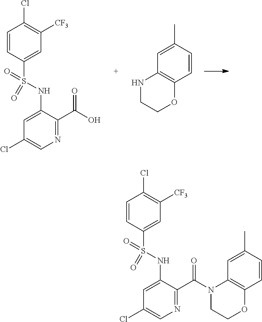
C1=CC(S(=O)(=O)NC2=CC(Cl)=CN=C2C(O)=O)=CC([CF3])=C1Cl.C1=C(C)C=CC2=C1NCCO2.C1=CC(S(=O)(=O)NC2=CC(Cl)=CN=C2C(N2C3=C(C=CC(C)=C3)OCC2)=O)=CC([CF3])=C1Cl
